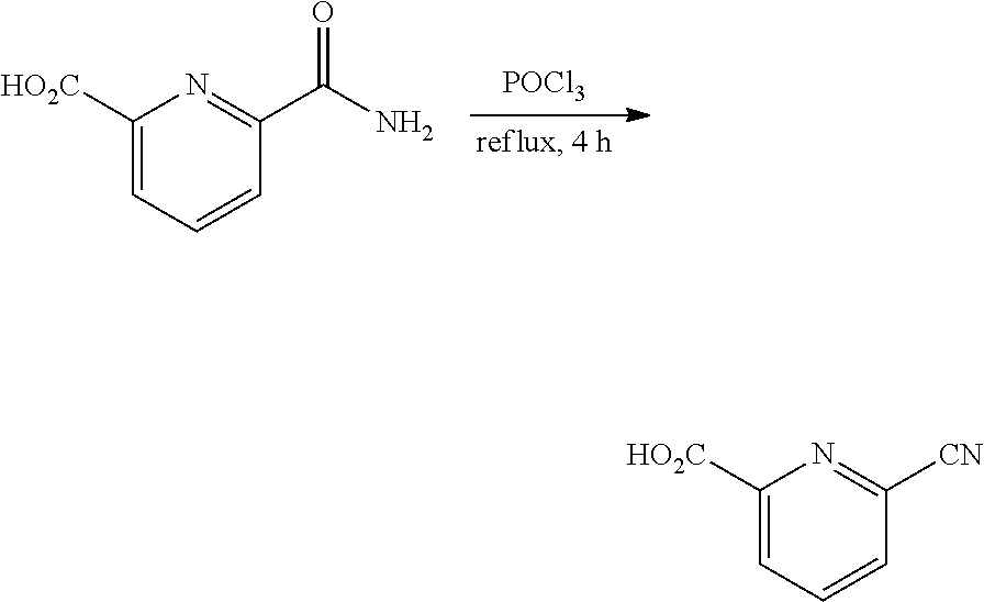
[POCl3].C1([HO2C])=CC=CC(C(N)=O)=N1.C1([HO2C])=CC=CC([CN])=N1
